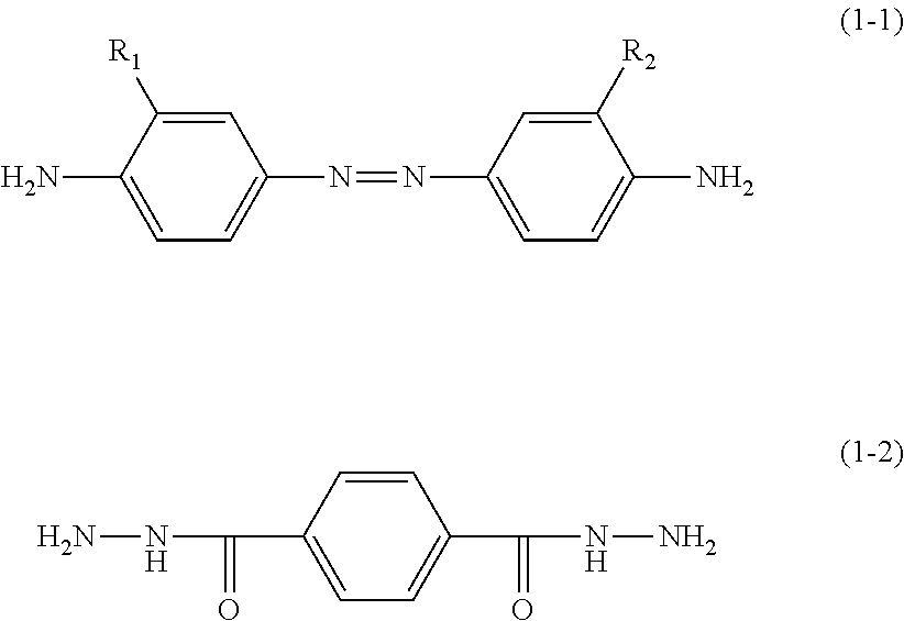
NC1=CC=C(N=NC2=CC=C(N)C([R2])=C2)C=C1[R1].C(C1=CC=C(C(=O)NN)C=C1)(NN)=O
